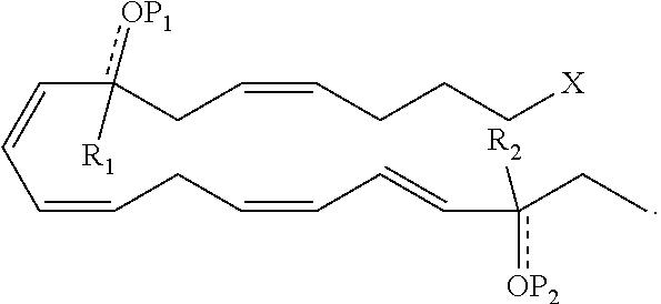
C(=CCC=CC=Cc(CC)([R2])[OP2])C=Cc(CC=CCCC[X])([R1])[OP1]
